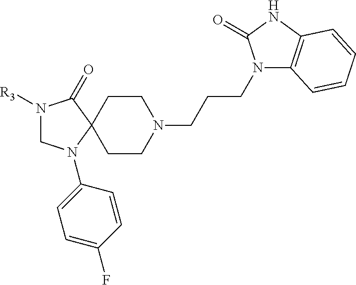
N1([R3])CN(C2=CC=C(F)C=C2)C2(C1=O)CCN(CCCN1C3=C(NC1=O)C=CC=C3)CC2
